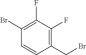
C1=CC(CBr)=C(F)C(F)=C1Br
